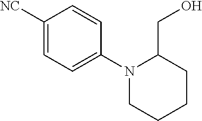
C1([NC])=CC=C(N2CCCCC2CO)C=C1
